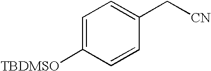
C1=C([TBDMSO])C=CC(C[CN])=C1
